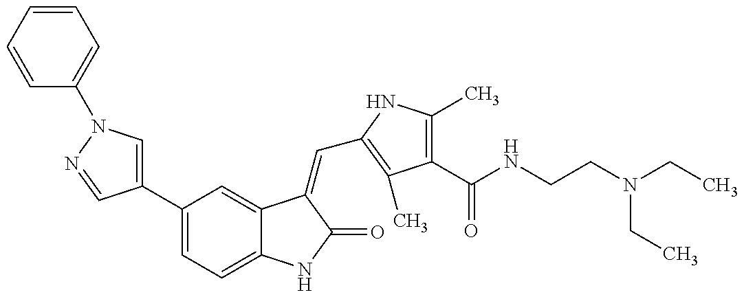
C1=CC=CC=C1N1C=C(C2=CC=C3C(=C2)C(=CC2=C(C)C(C(NCCN(CC)CC)=O)=C(C)N2)C(=O)N3)C=N1
